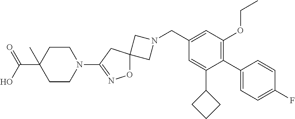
C1N(CC2=CC(OCC)=C(C3=CC=C(F)C=C3)C(C3CCC3)=C2)CC12ON=C(N1CCC(C(=O)O)(C)CC1)C2
